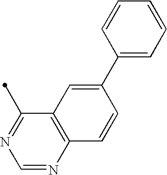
C12=C(N=CN=C1C)C=CC(C1=CC=CC=C1)=C2
